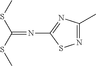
N1=C(C)N=C(N=C(SC)SC)S1
